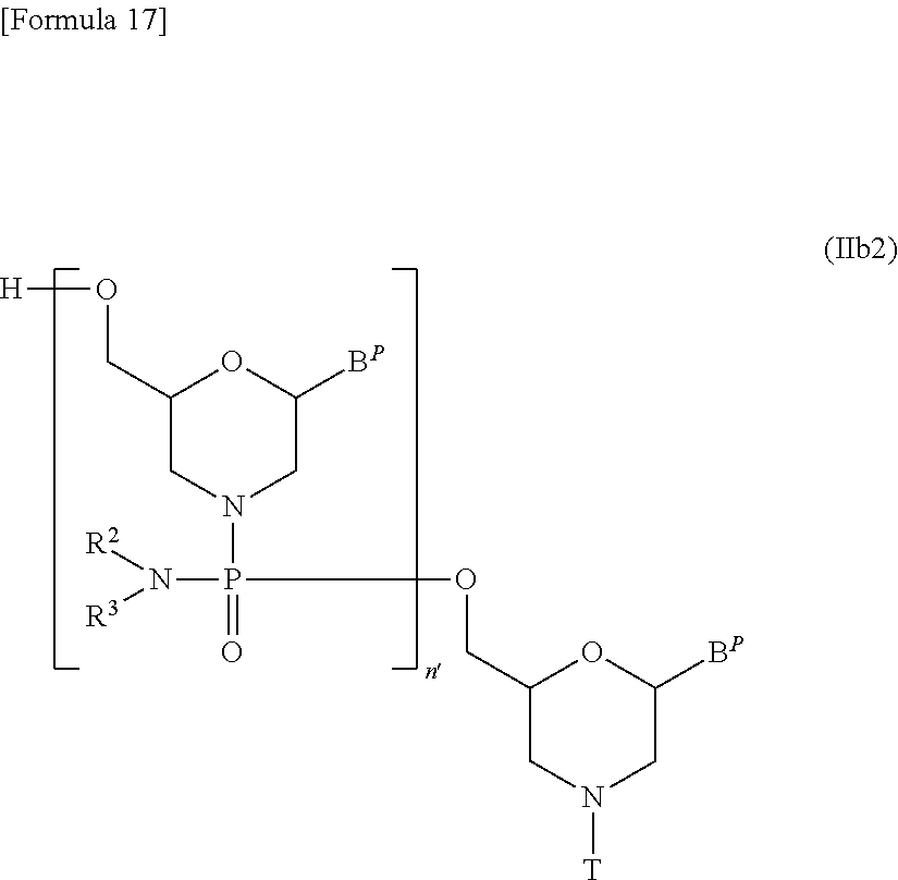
C1C(CO[H])OC([BP])CN1P(N([R3])[R2])(=O)OCC1CN([T])CC([BP])O1
